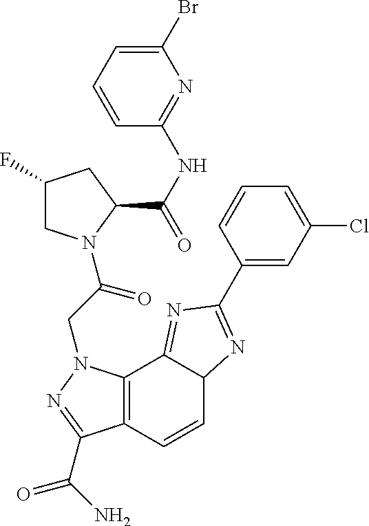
C1(F)CN(C(=O)CN2C3=C(C(C(=O)N)=N2)C=CC2C3=NC(C3=CC(Cl)=CC=C3)=N2)C(C(=O)NC2=NC(Br)=CC=C2)C1
